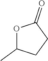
O1C(C)CCC1=O
